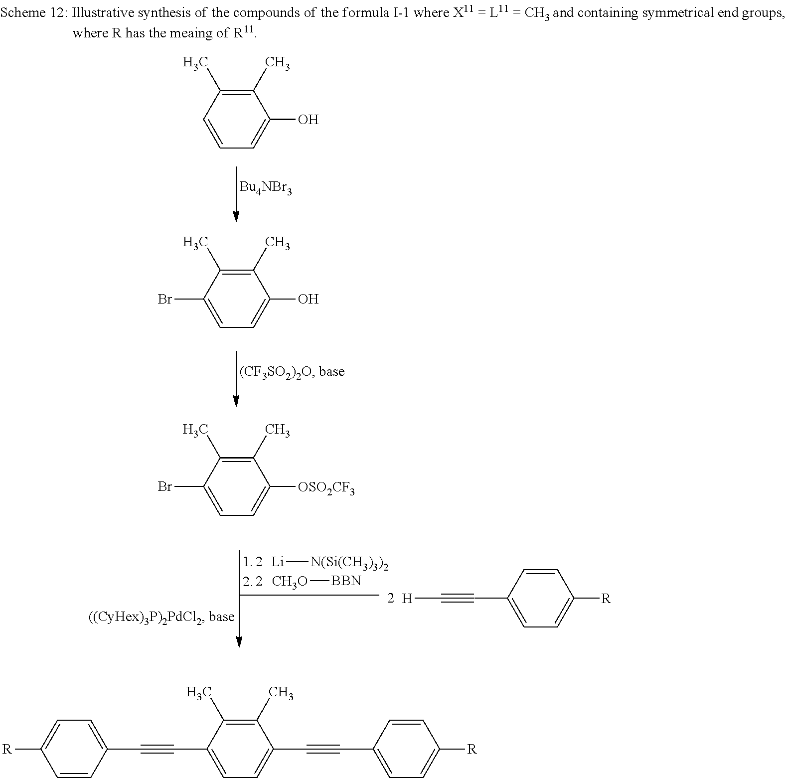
C1(C)=C(C)C(Br)=CC=C1[OSO2CF3].C1(C)=C(C)C=CC=C1O.C1(C)=C(C)C(Br)=CC=C1O.[Li][N(Si(CH3)3)2].[CH3O][BBN].C1=CC(C#C[H])=CC=C1[R].C1=C(C#CC2=CC=C(C#CC3=CC=C([R])C=C3)C(C)=C2C)C=CC([R])=C1
